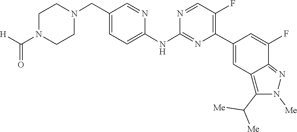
C1CN(C(=O)[H])CCN1CC1=CC=C(NC2=NC(C3=CC4=C(C([Me])[Me])N([Me])N=C4C(F)=C3)=C(F)C=N2)N=C1
